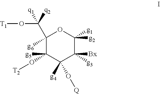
C1(C(O[T1])([q1])[q2])([g6])C(O[T2])([g5])C([g4])(O[Q])C([g3])([Bx])C([g1])([g2])O1
